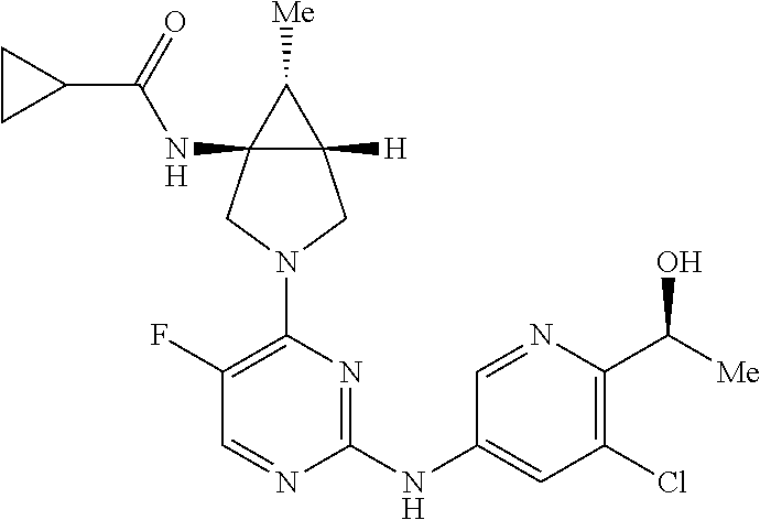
C12(NC(C3CC3)=O)C([H])(C1[Me])CN(C1=C(F)C=NC(NC3=CC(Cl)=C(C([Me])O)N=C3)=N1)C2
